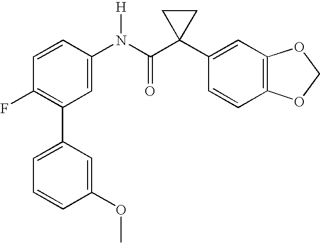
C1=CC(N(C(C2(C3=CC4=C(C=C3)OCO4)CC2)=O)[H])=CC(C2=CC=CC(OC)=C2)=C1F
